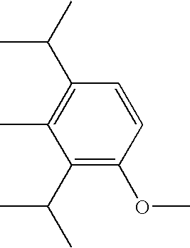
C1(C(C)C)=C(OC)C=CC(C(C)C)=C1C
